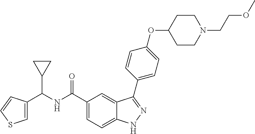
C1(C(NC(C2=CSC=C2)C2CC2)=O)=CC=C2C(=C1)C(C1=CC=C(OC3CCN(CCOC)CC3)C=C1)=NN2
